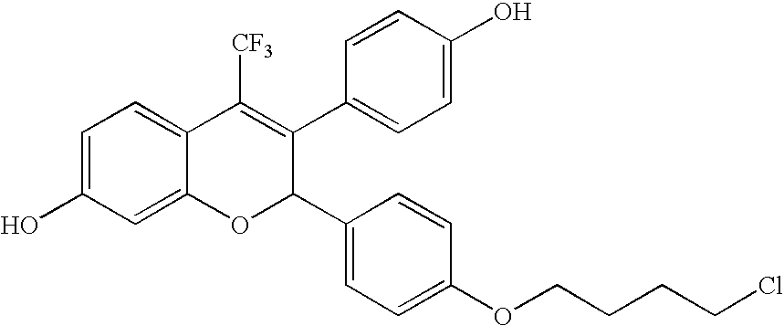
C1=C(O)C=C2C(=C1)C([CF3])=C(C1=CC=C(O)C=C1)C(C1=CC=C(OCCCCCl)C=C1)O2
